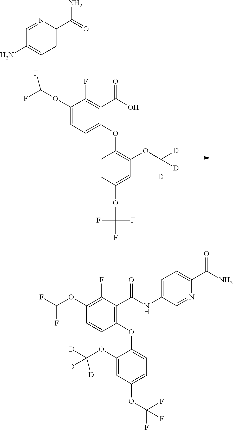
C1(F)=C(C(O)=O)C(OC2=C(OC([D])([D])[D])C=C(OC(F)(F)F)C=C2)=CC=C1OC(F)F.N1=CC(N)=CC=C1C(N)=O.C1(F)=C(OC(F)F)C=CC(OC2=CC=C(OC(F)(F)F)C=C2OC([D])([D])[D])=C1C(NC1=CC=C(C(N)=O)N=C1)=O
